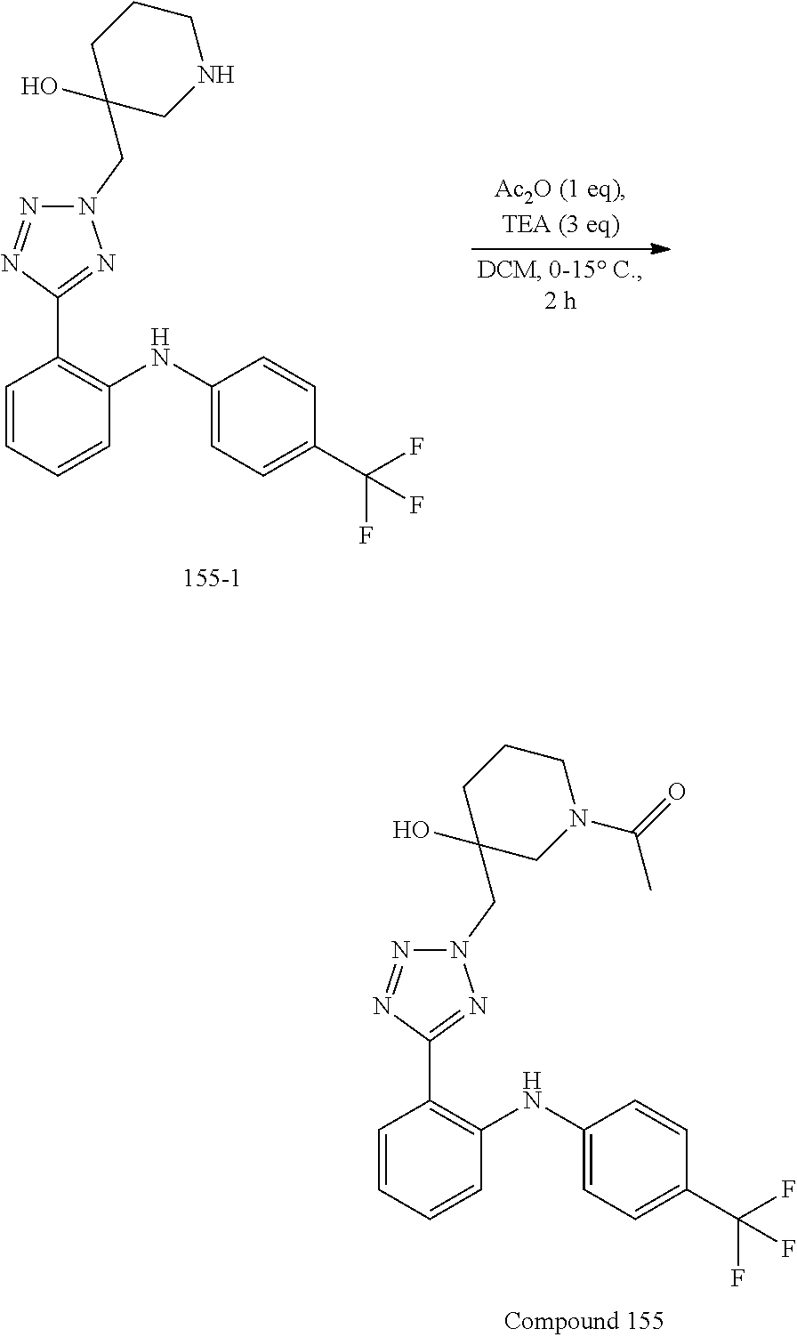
C1=CC=CC(NC2=CC=C(C(F)(F)F)C=C2)=C1C1=NN(CC2(O)CCCN(C(=O)C)C2)N=N1.C1=CC=CC(NC2=CC=C(C(F)(F)F)C=C2)=C1C1=NN(CC2(O)CCCNC2)N=N1
